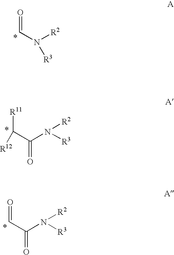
O=CN([R2])[R3].[R11]C(C(=O)N([R2])[R3])[R12].O=CC(=O)N([R2])[R3]
